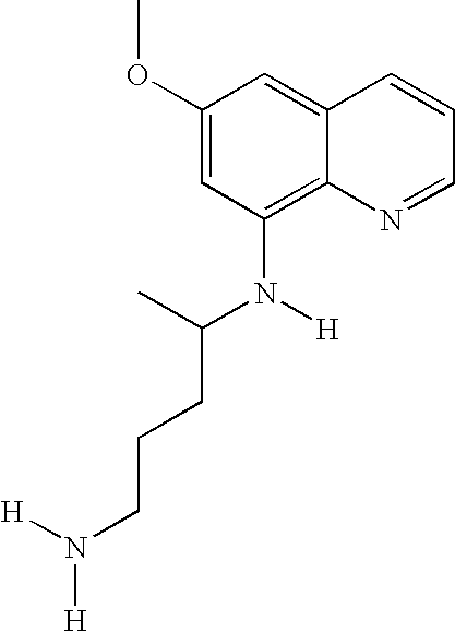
C1(OC)=CC(N(C(CCCN([H])[H])C)[H])=C2C(=C1)C=CC=N2
